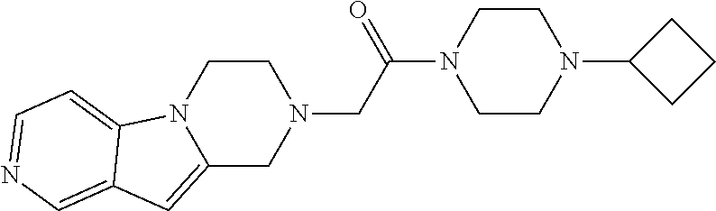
C1CN2C(=CC3=CN=CC=C23)CN1CC(N1CCN(C2CCC2)CC1)=O
